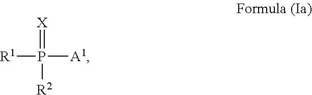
[R1]P(=[X])([R2])[A1]
